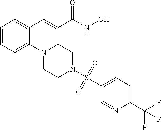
C1=CC=C(N2CCN(S(=O)(=O)C3=CC=C(C(F)(F)F)N=C3)CC2)C(C=CC(NO)=O)=C1
